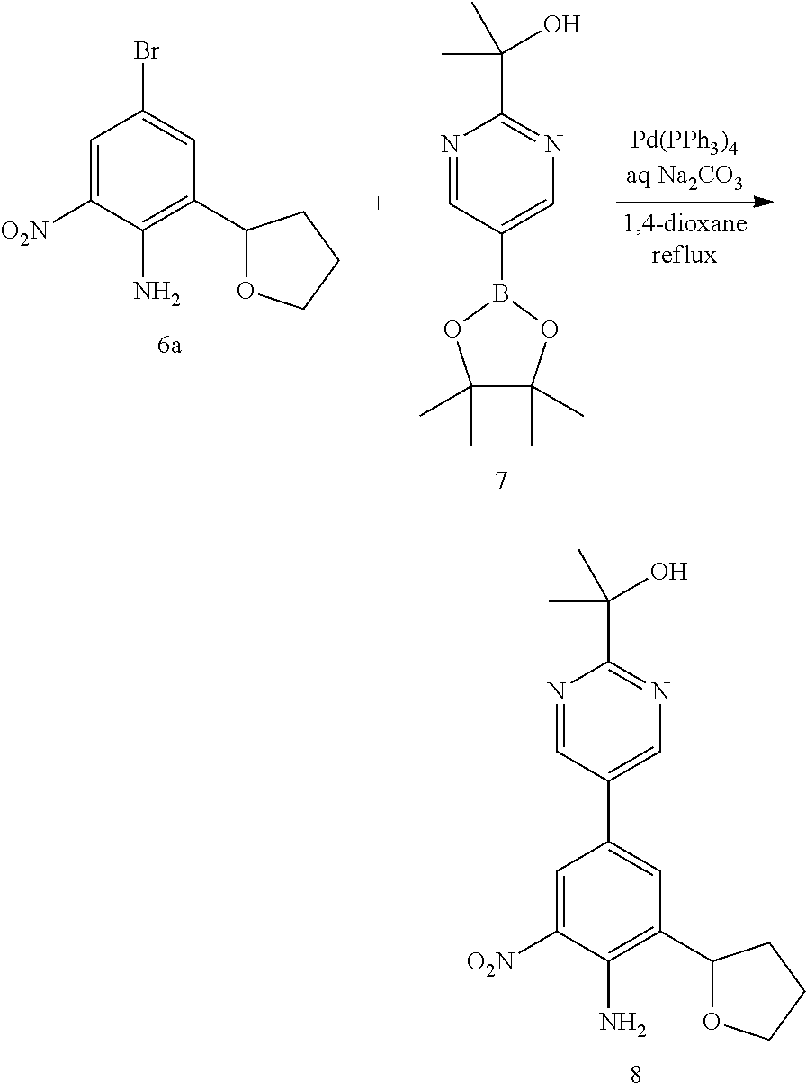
C1=C([O2N])C(N)=C(C2OCCC2)C=C1Br.N1=CC(B2OC(C)(C)C(C)(C)O2)=CN=C1C(C)(O)C.N1=CC(C2=CC(C3OCCC3)=C(N)C([O2N])=C2)=CN=C1C(C)(O)C
